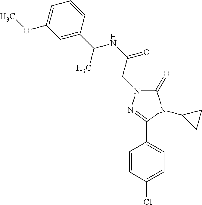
C1(=O)N(CC(NC(C2=CC(OC)=CC=C2)C)=O)N=C(C2=CC=C(Cl)C=C2)N1C1CC1
